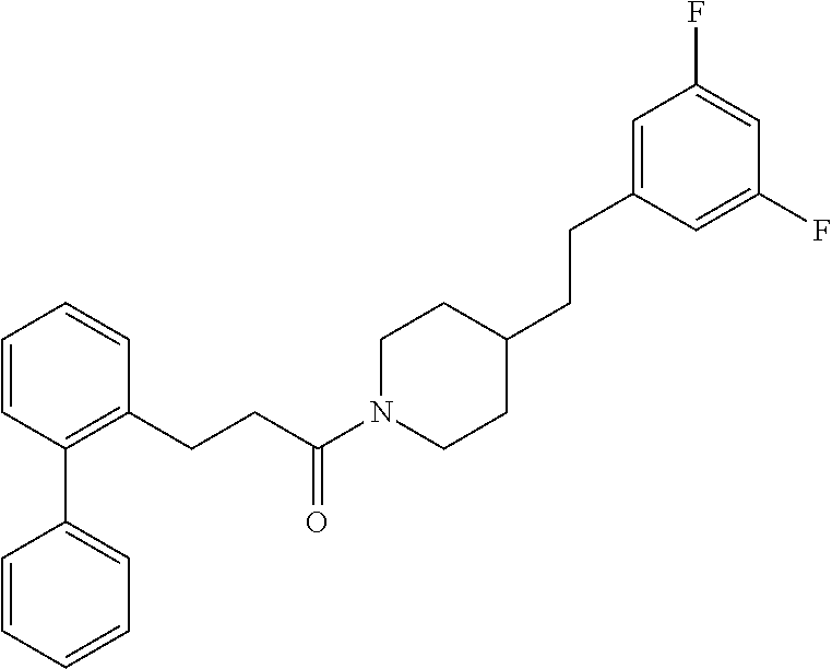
C1=CC(C2=CC=CC=C2)=C(CCC(N2CCC(CCC3=CC(F)=CC(F)=C3)CC2)=O)C=C1
